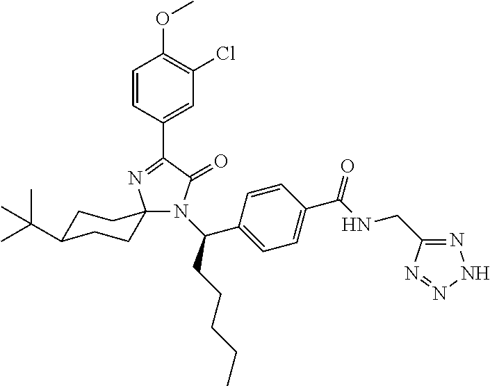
N1(C(C2=CC=C(C(=O)NCC3=NNN=N3)C=C2)CCCCC)C(=O)C(C2=CC(Cl)=C(OC)C=C2)=NC12CCC(C(C)(C)C)CC2
